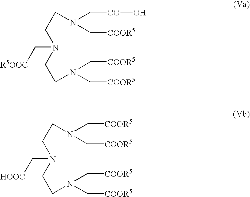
C(N(CCN(C[CO]O)C[COOR5])CCN(C[COOR5])C[COOR5])[R5OOC].C(N(CCN(C[COOR5])C[COOR5])CCN(C[COOR5])C[COOR5])[HOOC]
